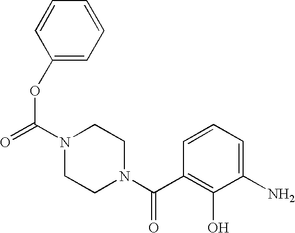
C(=O)(C1=C(O)C(N)=CC=C1)N1CCN(C(OC2=CC=CC=C2)=O)CC1
